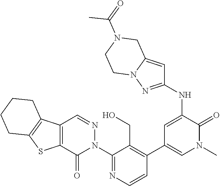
C1(N2N=CC3=C(C2=O)SC2=C3CCCC2)=NC=CC(C2=CN(C)C(=O)C(NC3=NN4C(=C3)CN(C(C)=O)CC4)=C2)=C1CO
